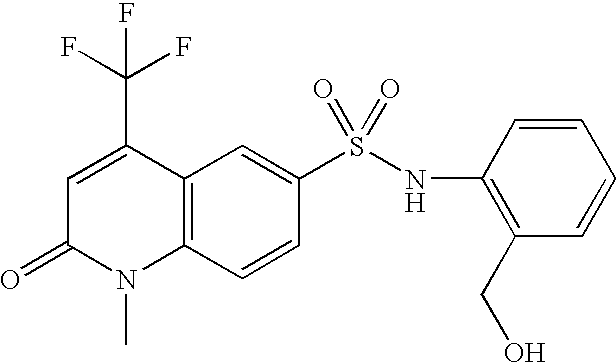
C12=C(C=CC(S(NC3=C(CO)C=CC=C3)(=O)=O)=C1)N(C)C(=O)C=C2C(F)(F)F
